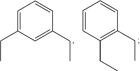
C1=C(CC)C=C(CC)C=C1.C1=CC(CC)=C(CC)C=C1
